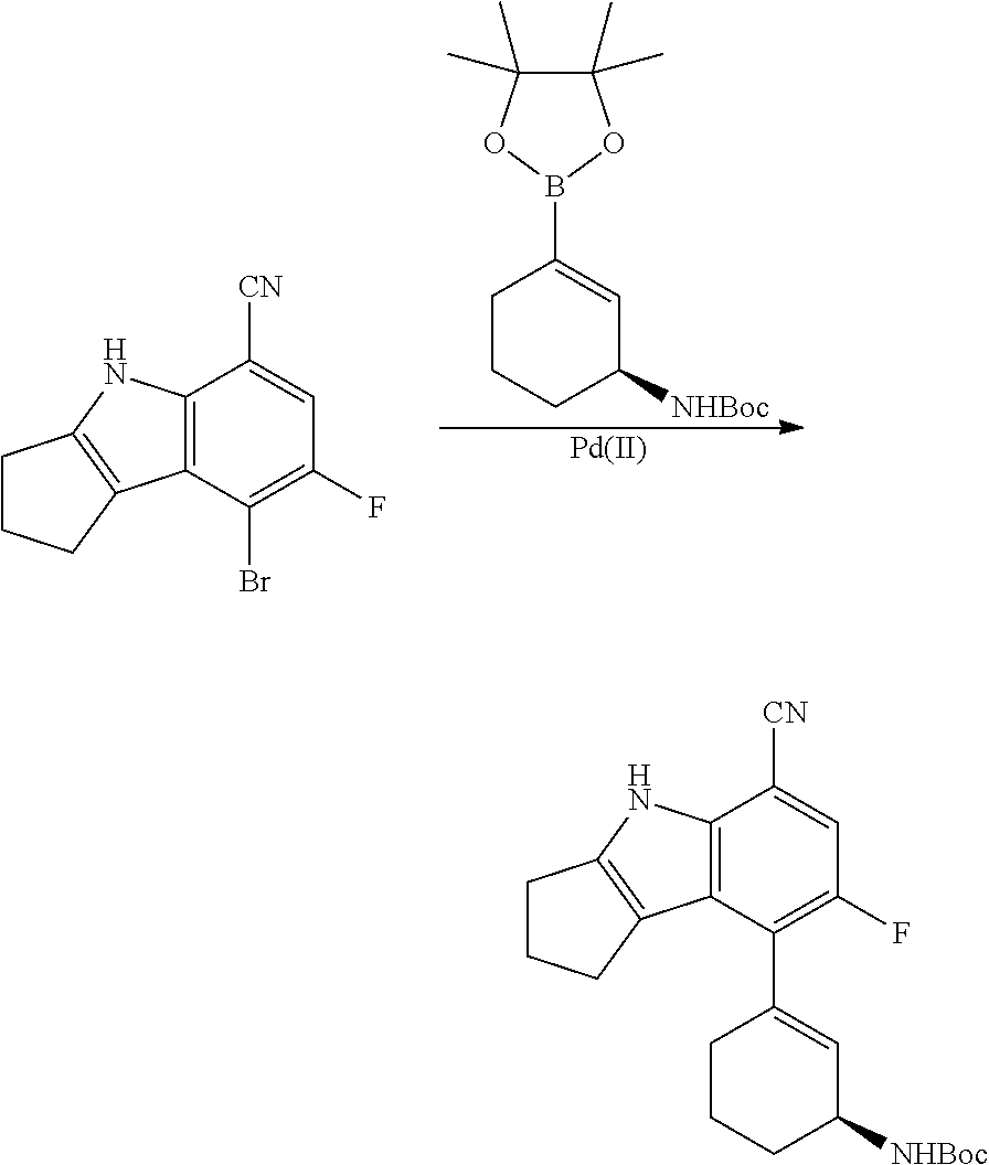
C12=C(C(C3=CC([NHBoc])CCC3)=C(F)C=C1[CN])C1=C(N2)CCC1.C1CCC([NHBoc])C=C1B1OC(C)(C)C(C)(C)O1.C12=C(C(Br)=C(F)C=C1[CN])C1=C(N2)CCC1.[Pd]
